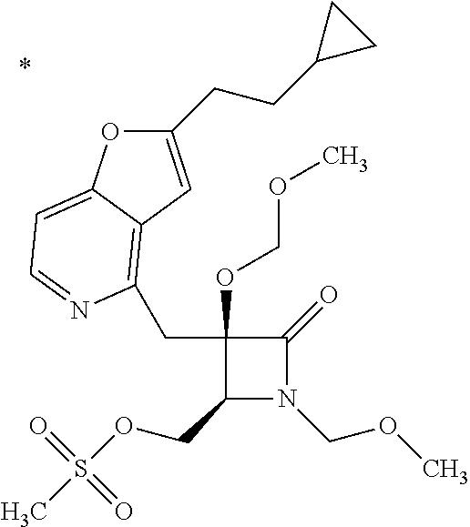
C1(OCOC)(CC2=C3C(=CC=N2)OC(CCC2CC2)=C3)C(COS(C)(=O)=O)N(COC)C1=O
